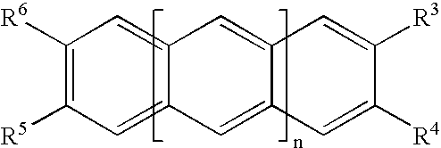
C1([R6])=C([R5])C=C2C(=C1)C=C1C(=C2)C=C([R4])C([R3])=C1
